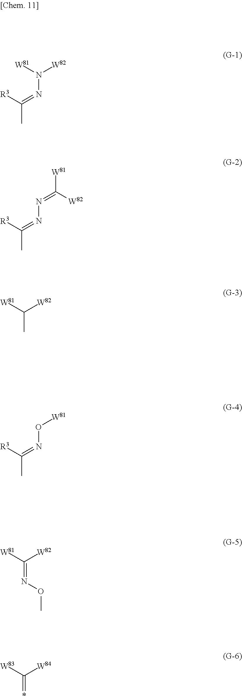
[R3]C(=NN([W82])[W81])C.[R3]C(=NN=C([W81])[W82])C.[W81]C([W82])C.[R3]C(=NO[W81])C.[W81]C([W82])=NOC.[W83]C([W84])=*
